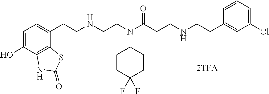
C1=C(O)C2=C(C(CCNCCN(C(CCNCCC3=CC(Cl)=CC=C3)=O)C3CCC(F)(F)CC3)=C1)SC(=O)N2
